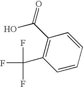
C1(C(F)(F)F)=C(C(=O)O)C=CC=C1
